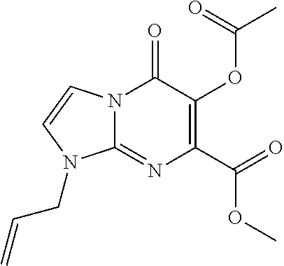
O=C(C1=C(OC(C)=O)C(=O)N2C(=N1)N(CC=C)C=C2)OC
